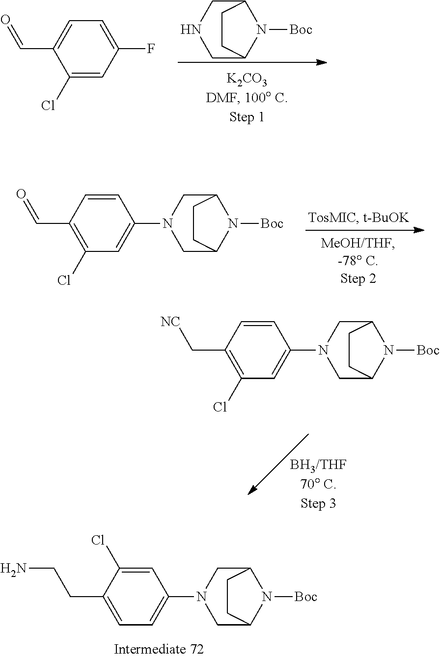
C12CN(C3=CC=C(CCN)C(Cl)=C3)CC(N1[Boc])CC2.C12CNCC(N1[Boc])CC2.C1(Cl)=CC(F)=CC=C1C=O.C12CN(C3=CC(Cl)=C(C[NC])C=C3)CC(N1[Boc])CC2.C12CN(C3=CC(Cl)=C(C=O)C=C3)CC(N1[Boc])CC2
